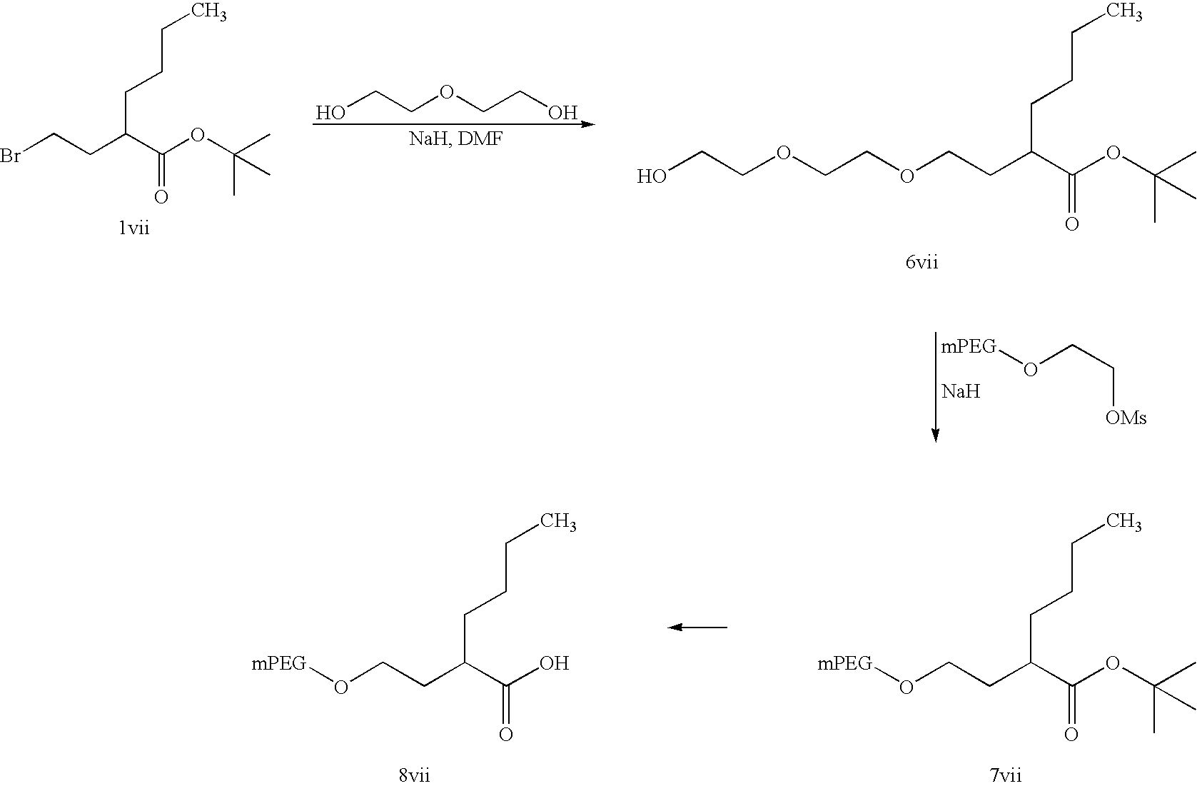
BrCCC(C(OC(C)(C)C)=O)CCCC.OCCOCCO.O(CCC(C(OC(C)(C)C)=O)CCCC)CCOCCO.[mPEG]OCC[OMs].[Na].O(CCC(C(OC(C)(C)C)=O)CCCC)[mPEG].O(CCC(C(O)=O)CCCC)[mPEG]
